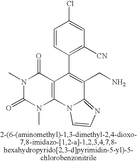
C1=CC(C2=C(CN)C3=NC=CN3C3=C2C(=O)N(C)C(=O)N3C)=C([CN])C=C1Cl
